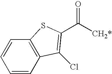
C1=CC2=C(C=C1)SC(C([CH2*])=O)=C2Cl
